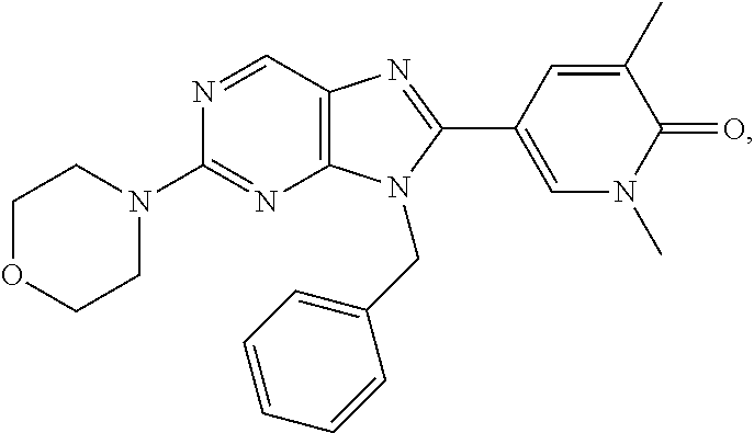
C1(N2CCOCC2)=NC2=C(C=N1)N=C(C1=CN(C)C(=O)C(C)=C1)N2CC1=CC=CC=C1
